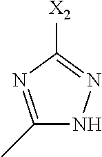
C1(C)=NC([X2])=NN1
